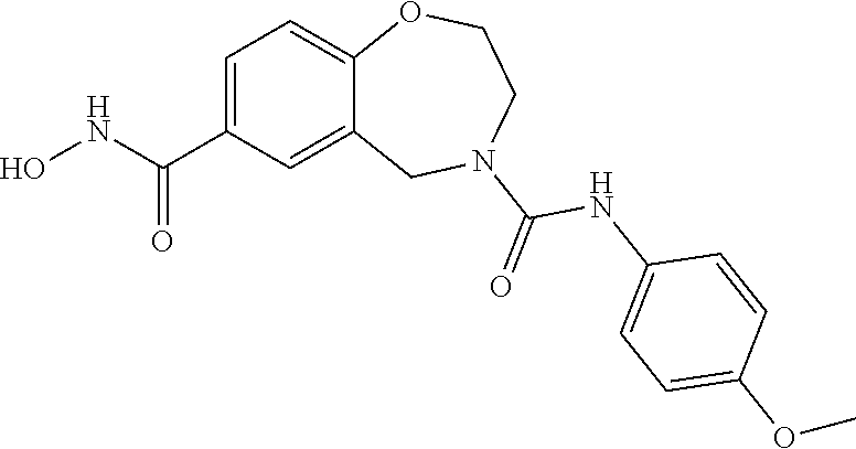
C1=C(C(NO)=O)C=C2C(=C1)OCCN(C(=O)NC1=CC=C(OC)C=C1)C2
